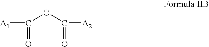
[A1]C(OC([A2])=O)=O
